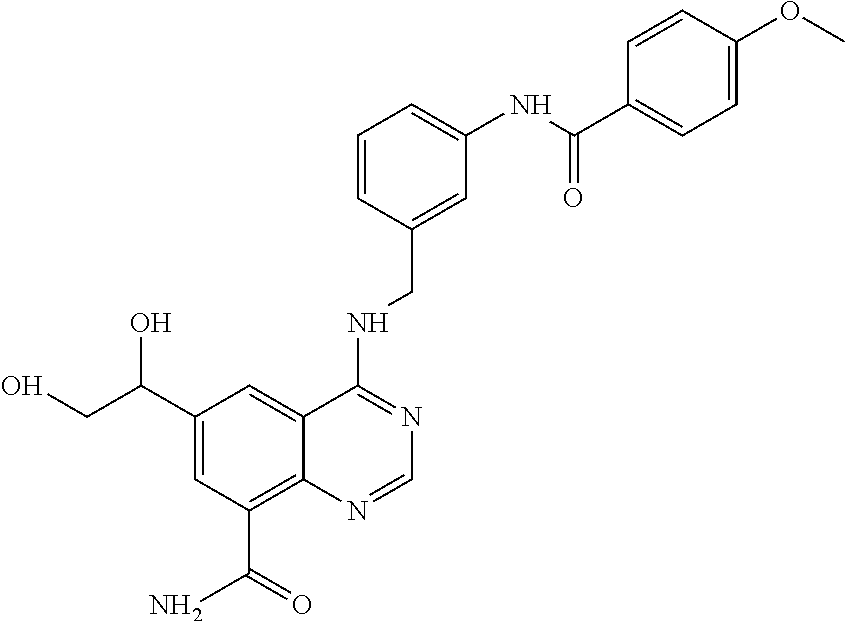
C1(C(O)CO)=CC(C(N)=O)=C2C(=C1)C(NCC1=CC(NC(=O)C3=CC=C(OC)C=C3)=CC=C1)=NC=N2
